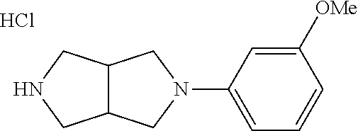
C1([OMe])=CC(N2CC3C(C2)CNC3)=CC=C1.Cl
